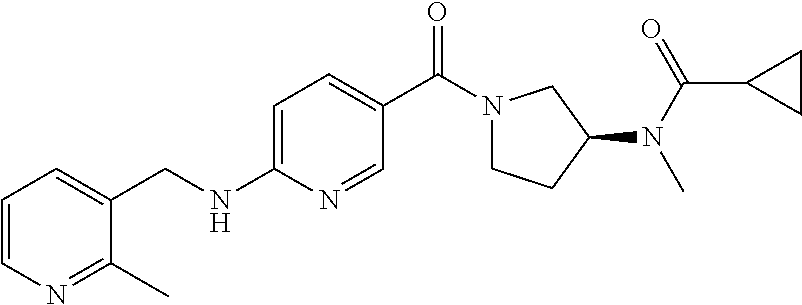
C1=CN=C(C)C(CNC2=CC=C(C(N3CCC(N(C(=O)C4CC4)C)C3)=O)C=N2)=C1
